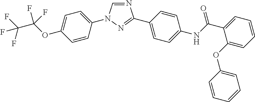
N1=CN(C2=CC=C(OC(C(F)(F)F)(F)F)C=C2)N=C1C1=CC=C(NC(C2=CC=CC=C2OC2=CC=CC=C2)=O)C=C1
